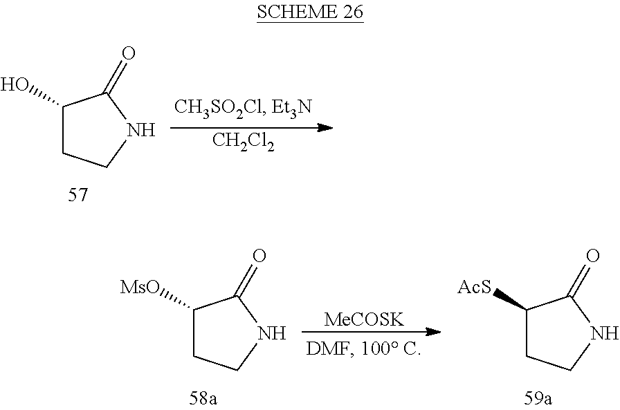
C1(O)CCNC1=O.[CH2Cl2].C1([MsO])CCNC1=O.[MeCOSK].C1([AcS])CCNC1=O
